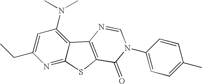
C1(CC)=CC(N(C)C)=C2C(=N1)SC1=C2N=CN(C2=CC=C(C)C=C2)C1=O
